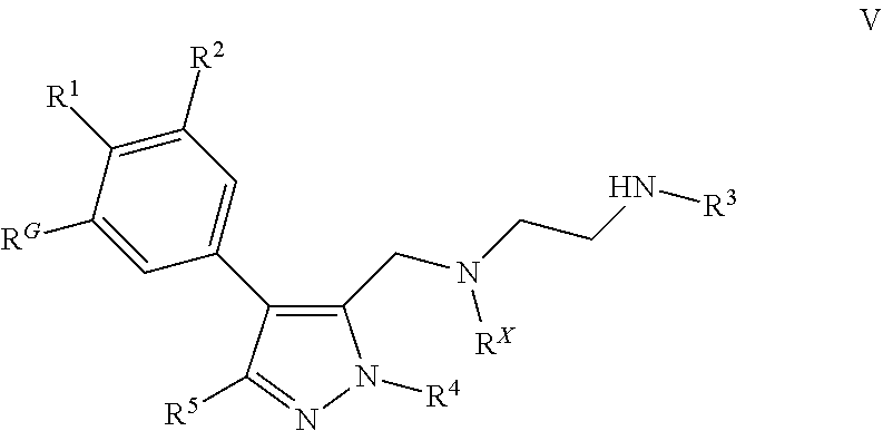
C1(CN(CCN[R3])[RX])=C(C2=CC([R2])=C([R1])C([RG])=C2)C([R5])=NN1[R4]
